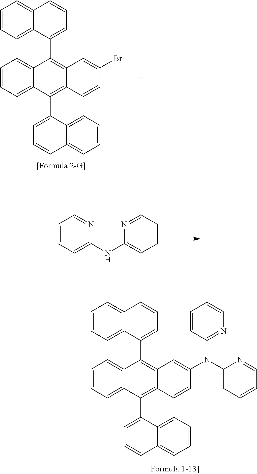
C1=CC=C(NC2=CC=CC=N2)N=C1.C12=CC=CC=C1C(C1=C3C(=C(C4=CC=CC5=CC=CC=C45)C4=CC=CC=C14)C=CC(Br)=C3)=CC=C2.C12=CC=CC=C1C(C1=C3C(=C(C4=CC=CC5=CC=CC=C45)C4=CC=CC=C14)C=CC(N(C1=CC=CC=N1)C1=NC=CC=C1)=C3)=CC=C2
